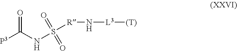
O=C(NS([R]N[L3][(T)])(=O)=O)[P3]
